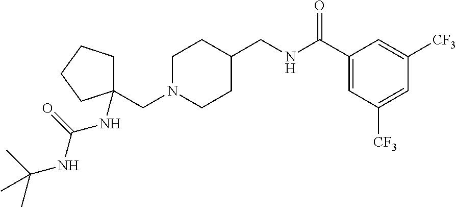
C(N1CCC(CNC(C2=CC([CF3])=CC([CF3])=C2)=O)CC1)C1(NC(=O)NC(C)(C)C)CCCC1
